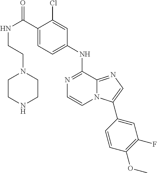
C1(C(NCCN2CCNCC2)=O)=CC=C(NC2=NC=CN3C2=NC=C3C2=CC(F)=C(OC)C=C2)C=C1Cl
